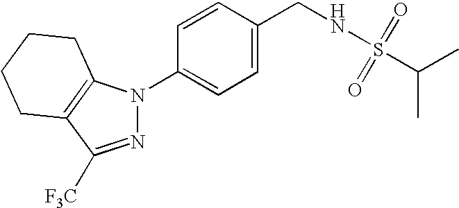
N1=C([F3C])C2=C(N1C1=CC=C(CNS(=O)(=O)C(C)C)C=C1)CCCC2
